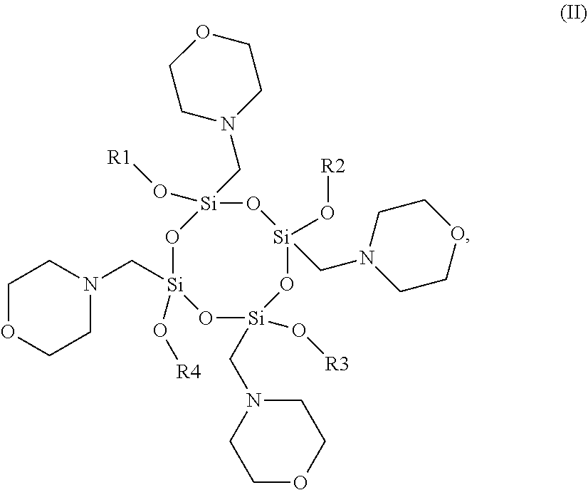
O1[Si](CN2CCOCC2)(O[R4])O[Si](CN2CCOCC2)(O[R3])O[Si](CN2CCOCC2)(O[R2])O[Si]1(CN1CCOCC1)O[R1]
